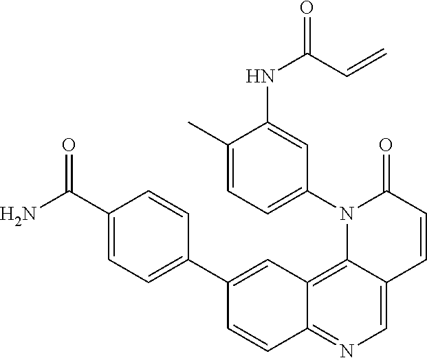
C12=C3C(=CN=C1C=CC(C1=CC=C(C(N)=O)C=C1)=C2)C=CC(=O)N3C1=CC=C(C)C(NC(C=C)=O)=C1
